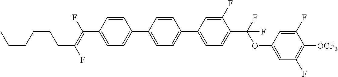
C1=CC(C2=CC=C(C3=CC=C(C(OC4=CC(F)=C([OCF3])C(F)=C4)(F)F)C(F)=C3)C=C2)=CC=C1C(F)=C(F)CCCCCC
